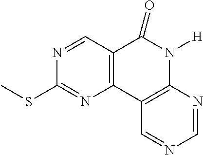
N1=CC2=C(N=C1SC)C1=C(N([H])C2=O)N=CN=C1
